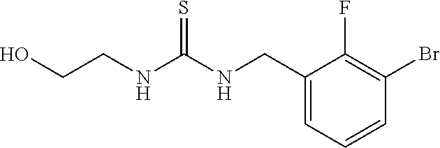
C1(CNC(NCCO)=S)=CC=CC(Br)=C1F
